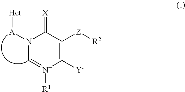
N1([A][Het])C=[N+]([R1])C([Y])=C([Z][R2])C1=[X]
